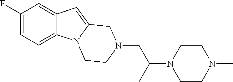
C1(F)=CC=C2C(=C1)C=C1N2CCN(CC(C)N2CCN(C)CC2)C1
